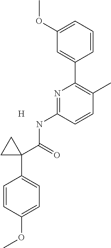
C1(OC)=CC=CC(C2=C(C)C=CC(NC(=O)C3(C4=CC=C(OC)C=C4)CC3)=N2)=C1.[H]
